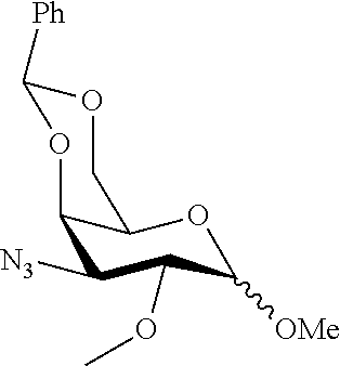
C12C([N3])C(OC)C([OMe])OC1COC([Ph])O2
